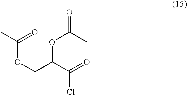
O(C(C(=O)Cl)COC(C)=O)C(C)=O
